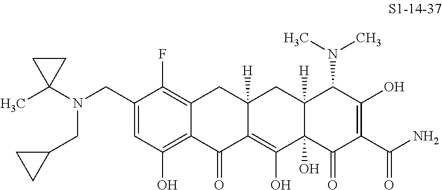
C1(CN(CC2CC2)C2(C)CC2)=CC(O)=C2C(=C1F)CC1([H])C(=C(O)C3(O)C([H])(C1)C(N(C)C)C(O)=C(C(N)=O)C3=O)C2=O
